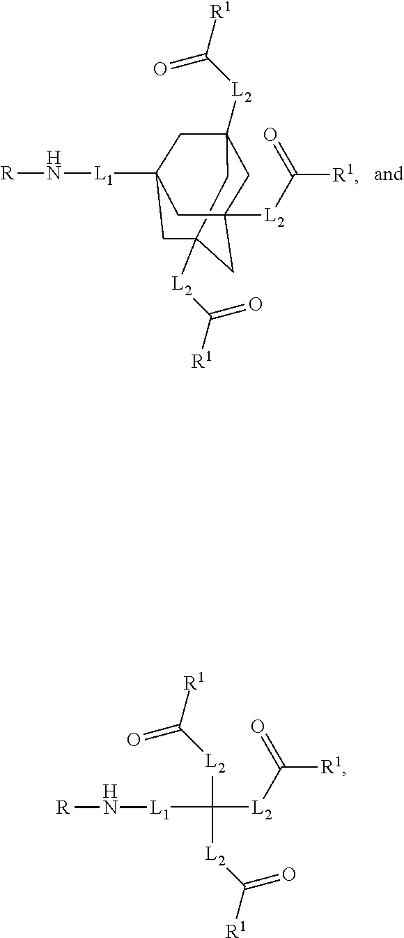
[L2](C([R1])=O)C12CC3([L2]C([R1])=O)CC([L2]C([R1])=O)(CC([L1]N[R])(C1)C3)C2.[L1](C([L2]C([R1])=O)([L2]C([R1])=O)[L2]C([R1])=O)N[R]
